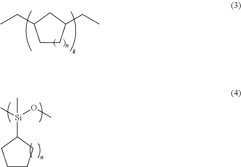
[Si](C1CCCC1)(C)(OC)C.C1CC(CC)CC1CC
